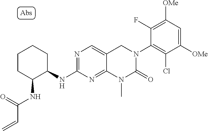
C1(NC2C(NC(=O)C=C)CCCC2)=NC=C2C(=N1)N(C)C(=O)N(C1=C(Cl)C([OMe])=CC([OMe])=C1F)C2
